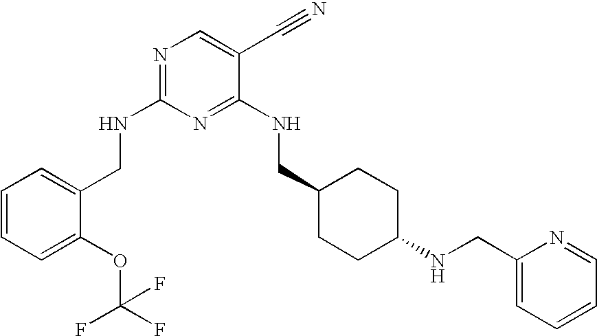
C1(CNC2=NC=C(C#N)C(NCC3CCC(NCC4=CC=CC=N4)CC3)=N2)=CC=CC=C1OC(F)(F)F
